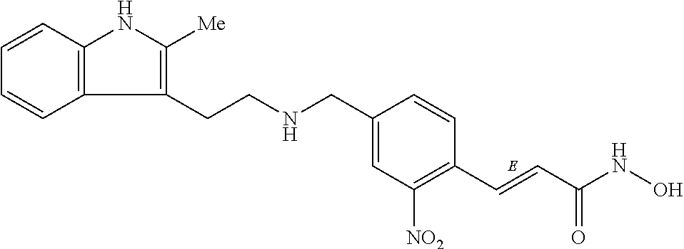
C1=CC2=C(C=C1)C(CCNCC1=CC([NO2])=C(C=CC(NO)=O)C=C1)=C([Me])N2
